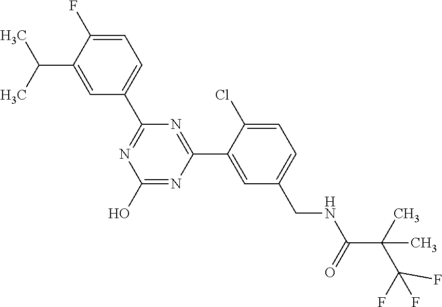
C1(C2=NC(O)=NC(C3=CC(CNC(C(C(F)(F)F)(C)C)=O)=CC=C3Cl)=N2)=CC=C(F)C(C(C)C)=C1
